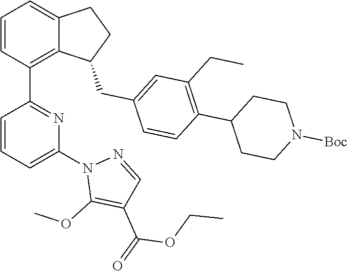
C1=CC(C2=NC(N3C(OC)=C(C(=O)OCC)C=N3)=CC=C2)=C2C(=C1)CCC2CC1=CC(CC)=C(C2CCN([Boc])CC2)C=C1
